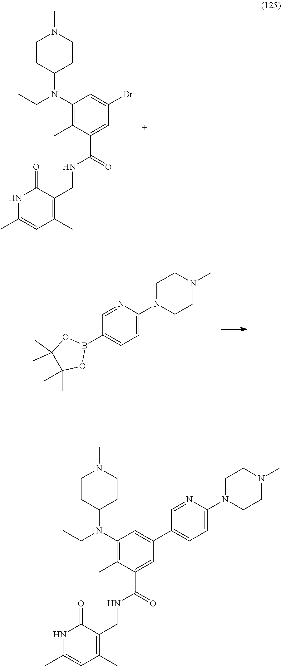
CN1CCC(N(CC)C2=C(C)C(C(NCC3=C(C)C=C(C)NC3=O)=O)=CC(Br)=C2)CC1.C1CN(C2=CC=C(B3OC(C)(C)C(C)(C)O3)C=N2)CCN1C.CN1CCC(N(C2=C(C)C(C(=O)NCC3=C(C)C=C(C)NC3=O)=CC(C3=CC=C(N4CCN(C)CC4)N=C3)=C2)CC)CC1
